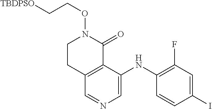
C12=C(C(NC3=C(F)C=C(I)C=C3)=CN=C1)C(=O)N(OCC[TBDPSO])CC2
